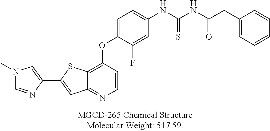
N1(C)C=NC(C2=CC3=NC=CC(OC4=CC=C(NC(=S)NC(=O)CC5=CC=CC=C5)C=C4F)=C3S2)=C1
